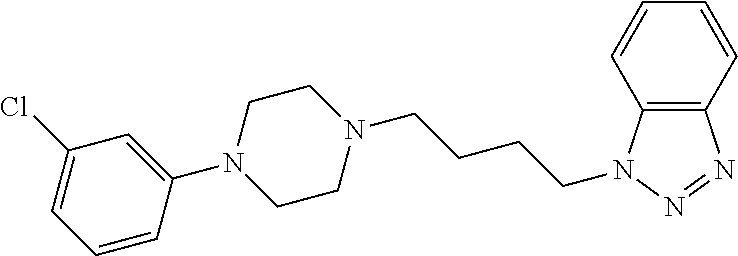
N1(C2=CC(Cl)=CC=C2)CCN(CCCCN2C3=C(N=N2)C=CC=C3)CC1
